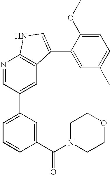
N1=CC(C2=CC=CC(C(N3CCOCC3)=O)=C2)=CC2=C1NC=C2C1=CC(C)=CC=C1OC
